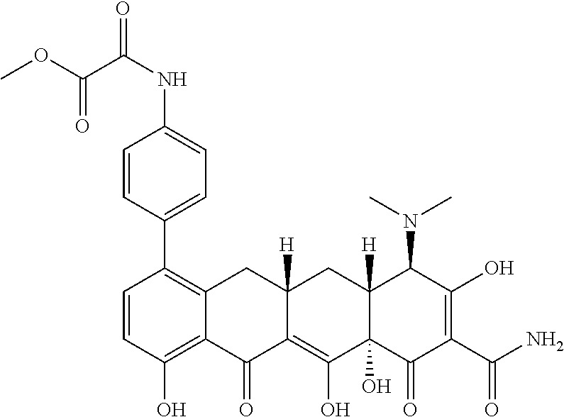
C1=CC(O)=C2C(=C1C1=CC=C(NC(=O)C(OC)=O)C=C1)CC1([H])C(=C(O)C3(O)C([H])(C1)C(N(C)C)C(O)=C(C(N)=O)C3=O)C2=O
